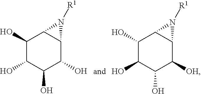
C1(O)C(O)C(O)C(O)C2C1N2[R1].C1(O)C(O)C(O)C([OH])C2C1N2[R1]
